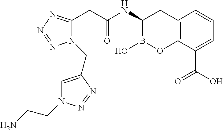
C12=C(C(C(O)=O)=CC=C1)OB(O)C(NC(CC1=NN=NN1CC1=CN(CCN)N=N1)=O)C2
